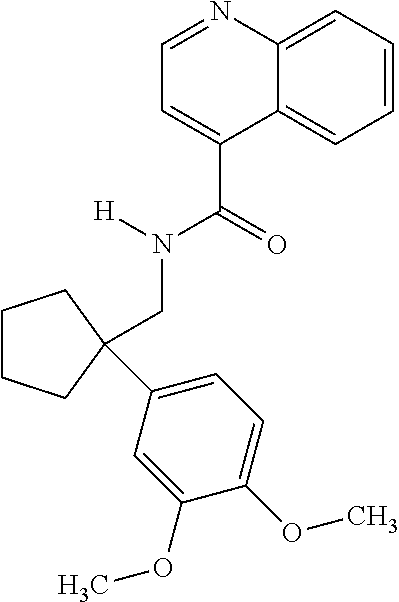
C1CCC(CN([H])C(C2=CC=NC3=CC=CC=C23)=O)(C2=CC=C(OC)C(OC)=C2)C1
